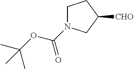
C1N(C(=O)OC(C)(C)C)CC([CHO])C1
